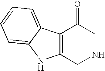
C12=C(CNCC1=O)NC1=CC=CC=C21
